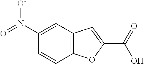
C12=C(C=C([N+](=O)[O-])C=C1)C=C(C(=O)O)O2
